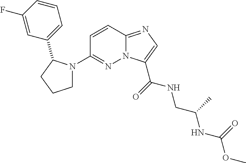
N12C(=NC=C1C(=O)NCC(NC(OC)=O)C)C=CC(N1CCCC1C1=CC=CC(F)=C1)=N2
